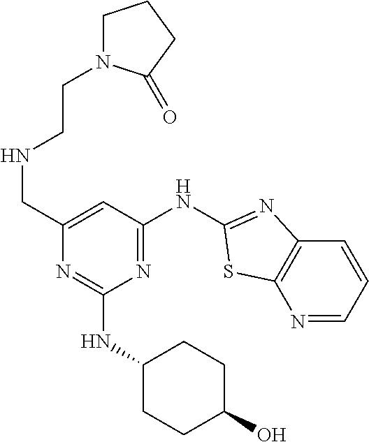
N1=CC=CC2=C1SC(NC1=NC(NC3CCC(O)CC3)=NC(CNCCN3CCCC3=O)=C1)=N2
